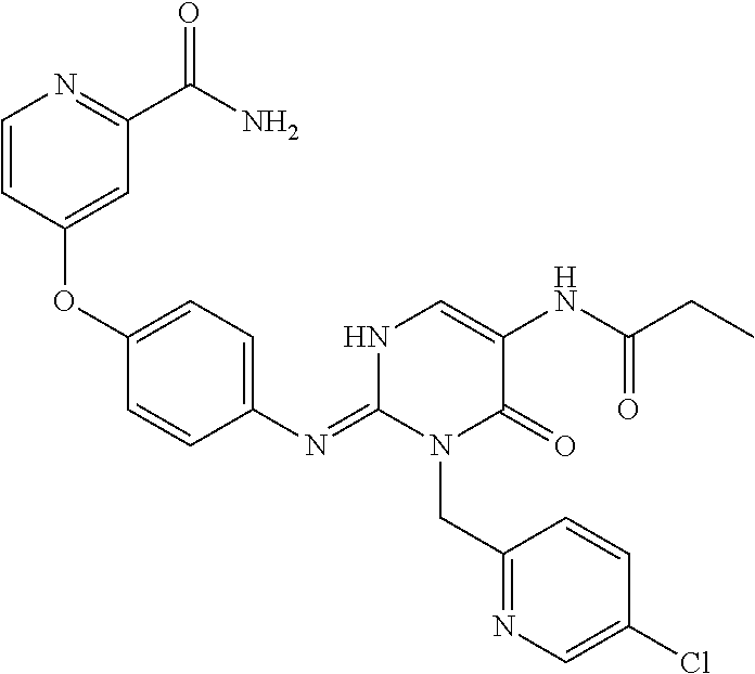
C1(N=C2N(CC3=NC=C(Cl)C=C3)C(=O)C(NC(CC)=O)=CN2)=CC=C(OC2=CC(C(N)=O)=NC=C2)C=C1
